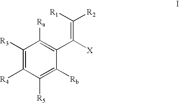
C1([R3])=C([R4])C([R5])=C([Rb])C(C(=C([R2])[R1])[X])=C1[Ra]
